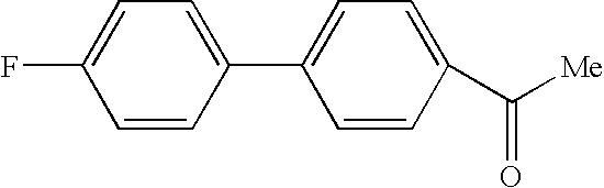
[Me]C(C1=CC=C(C2=CC=C(F)C=C2)C=C1)=O
